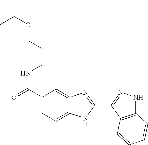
C1(C(=O)NCCCOC(C)C)=CC=C2C(=C1)N=C(C1=NNC3=C1C=CC=C3)N2
